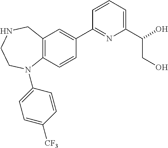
C12=C(C=CC(C3=NC(C(O)CO)=CC=C3)=C1)N(C1=CC=C([CF3])C=C1)CCNC2
